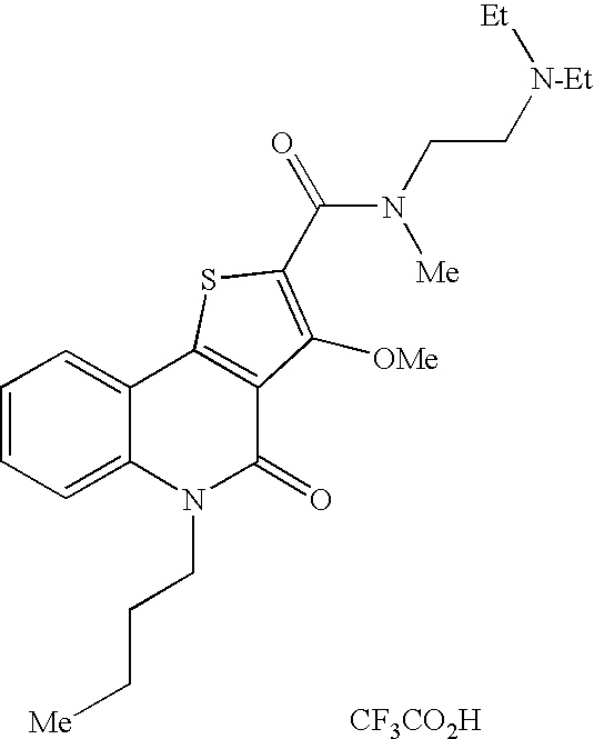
[CF3CO2H].N(C(=O)C1=C([OMe])C2=C(C3=CC=CC=C3N(CCC[Me])C2=O)S1)(CC[N-Et][Et])[Me]
